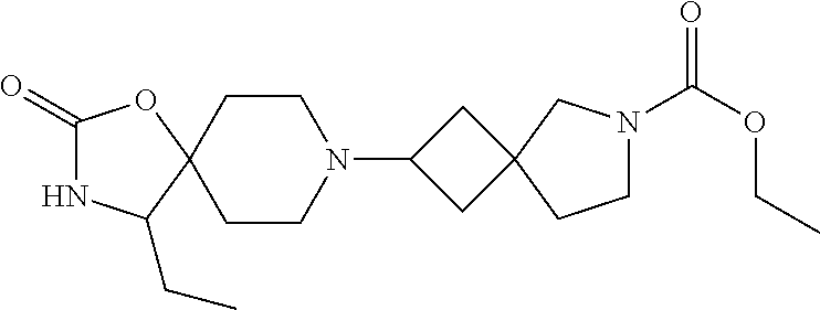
C1(=O)NC(CC)C2(O1)CCN(C1CC3(C1)CN(C(OCC)=O)CC3)CC2
